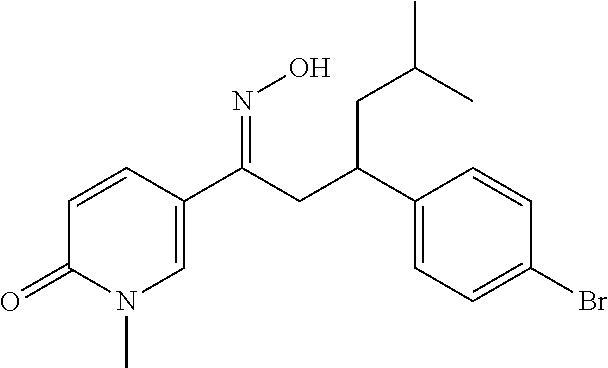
C1=CC(C(CC(C2=CC=C(Br)C=C2)CC(C)C)=NO)=CN(C)C1=O
